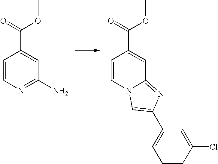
C1=CN2C(=NC(C3=CC=CC(Cl)=C3)=C2)C=C1C(=O)OC.C1=CN=C(N)C=C1C(=O)OC
